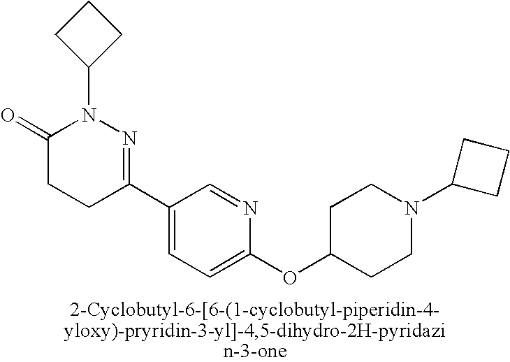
C1(C2=NN(C3CCC3)C(=O)CC2)=CC=C(OC2CCN(C3CCC3)CC2)N=C1
